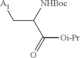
O=C([Oi-Pr])C(C[A1])[NHBoc]
